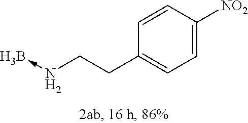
B-NCCC1=CC=C([NO2])C=C1
